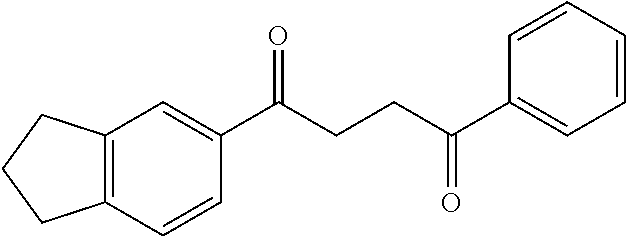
C1(C(CCC(C2=CC=CC=C2)=O)=O)=CC2=C(C=C1)CCC2
